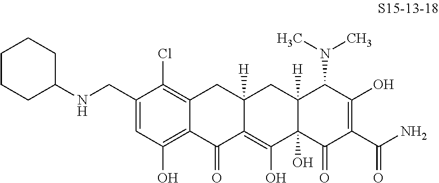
C12=C(Cl)C(CNC3CCCCC3)=CC(O)=C1C(=O)C1=C(O)C3(O)C([H])(CC1([H])C2)C(N(C)C)C(O)=C(C(N)=O)C3=O
